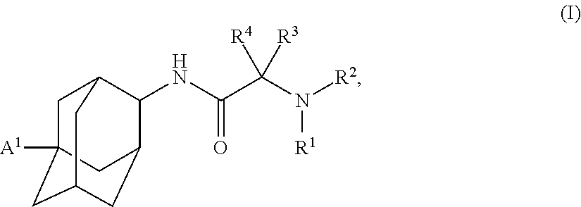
C1C2([A1])CC3CC(C(NC(C([R4])(N([R1])[R2])[R3])=O)C1C3)C2
